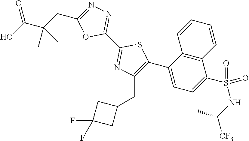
C1(C2=NN=C(CC(C(O)=O)(C)C)O2)=NC(CC2CC(F)(F)C2)=C(C2=CC=C(S(NC(C)[CF3])(=O)=O)C3=C2C=CC=C3)S1
